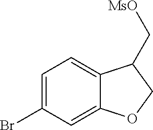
C1=C(Br)C=C2C(=C1)C(C[MsO])CO2
